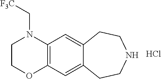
C12=C(C=C3C(=C1)CCNCC3)OCCN2C[F3C].Cl
